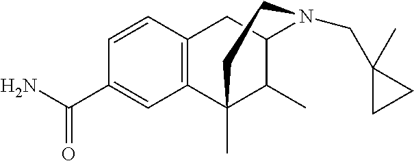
C12=C(C=CC(C(=O)N)=C1)CC1C(C)C2(C)CCN1CC1(C)CC1
